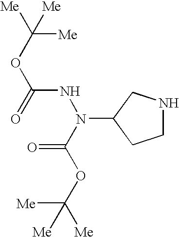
C1NCC(N(NC(OC([Me])([Me])[Me])=O)C(OC([Me])([Me])[Me])=O)C1
